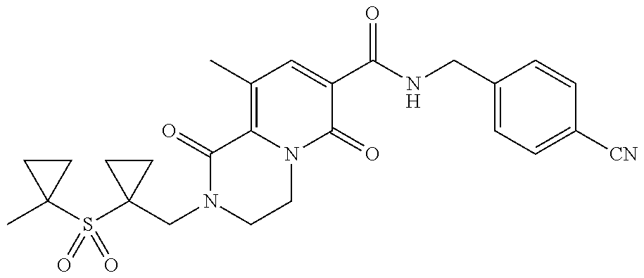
C1(CN2CCN3C(=C(C)C=C(C(NCC4=CC=C([CN])C=C4)=O)C3=O)C2=O)(S(C2(C)CC2)(=O)=O)CC1
